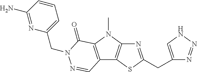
N1=C(CC2=CNN=N2)SC2=C1N(C)C1=C2C=NN(CC2=CC=CC(N)=N2)C1=O
